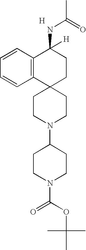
C12(CCN(C3CCN(C(OC(C)(C)C)=O)CC3)CC1)CCC([H])(NC(C)=O)C1=C2C=CC=C1.[H]
